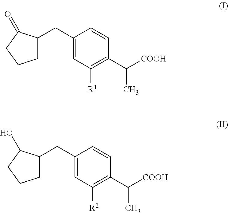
C1C(CC2=CC([R1])=C(C([COOH])C)C=C2)C(=O)CC1.C1C(CC2=CC([R2])=C(C([COOH])C)C=C2)C(O)CC1
